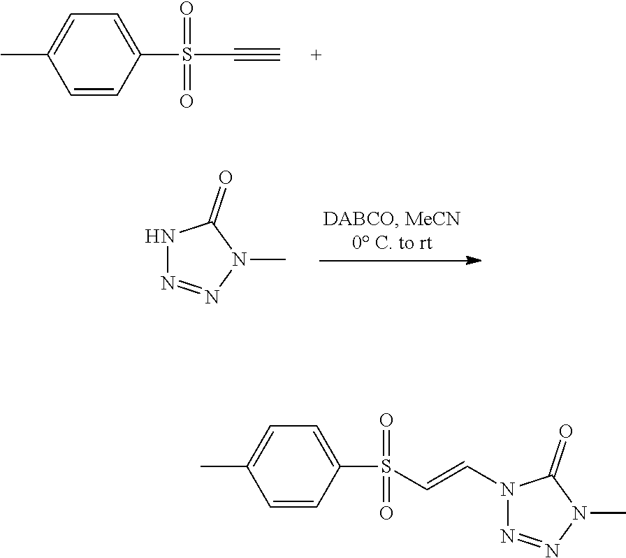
C1=CC(S(C#C)(=O)=O)=CC=C1C.N1N=NN(C)C1=O.C1=CC(S(=O)(=O)C=CN2N=NN(C)C2=O)=CC=C1C
